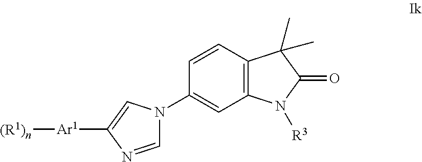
C1=CC2=C(C=C1N1C=NC([Ar1][(R1)n])=C1)N([R3])C(=O)C2(C)C
